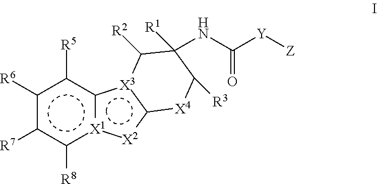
c1([R6])c([R7])c([R8])[X1]2c(c1[R5])[X3]1c([X2]:2)[X4]C([R3])C([R1])(NC([Y][Z])=O)C1[R2]
